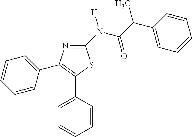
C1(N(C(C(C2=CC=CC=C2)C)=O)[H])=NC(C2=CC=CC=C2)=C(C2=CC=CC=C2)S1
